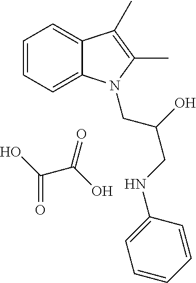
C1=CC=C2C(=C1)C(C)=C(C)N2CC(O)CNC1=CC=CC=C1.C(=O)(O)C(=O)O
